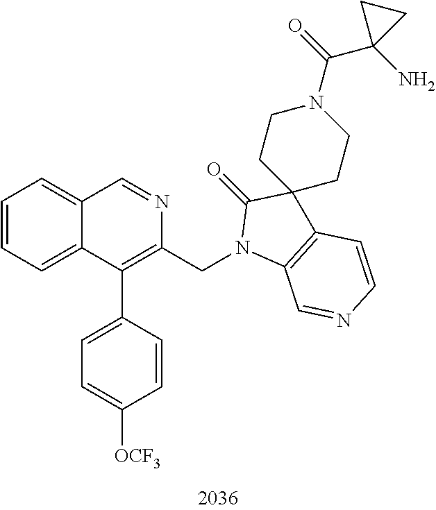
C1=CC=C2C(=C1)C=NC(CN1C3=C(C=CN=C3)C3(C1=O)CCN(C(=O)C1(N)CC1)CC3)=C2C1=CC=C([OCF3])C=C1
